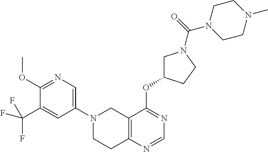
N1(C2=CN=C(OC)C(C(F)(F)F)=C2)CCC2=C(C1)C(OC1CN(C(=O)N3CCN(C)CC3)CC1)=NC=N2
